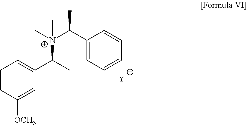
C1=CC([OCH3])=CC(C(C)[N+](C(C2=CC=CC=C2)C)(C)C)=C1.[Y]
